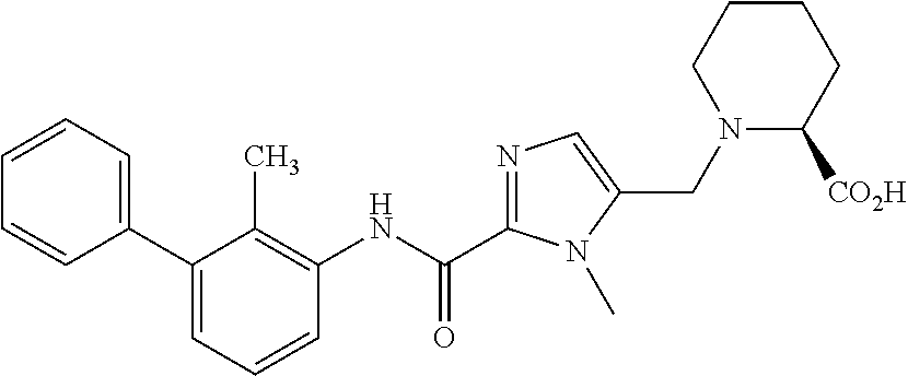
C1(C2=CC=CC=C2)=CC=CC(NC(C2=NC=C(CN3C([CO2H])CCCC3)N2C)=O)=C1C
